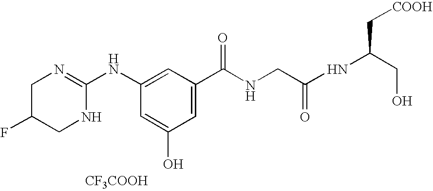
C1C(F)CNC(NC2=CC(C(NCC(NC(CO)C[COOH])=O)=O)=CC(O)=C2)=N1.[CF3COOH]
